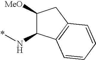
N(*)C1C([MeO])CC2=C1C=CC=C2
